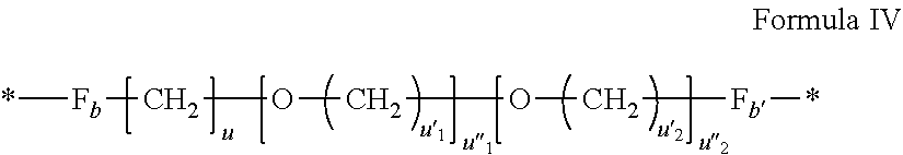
*[Fb]COCOC[Fb]*
